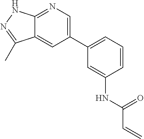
C12=NC=C(C3=CC=CC(NC(=O)C=C)=C3)C=C1C(C)=NN2
